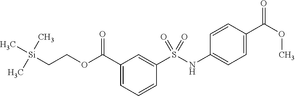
C1(C(=O)OCC[Si](C)(C)C)=CC=CC(S(=O)(NC2=CC=C(C(=O)OC)C=C2)=O)=C1
